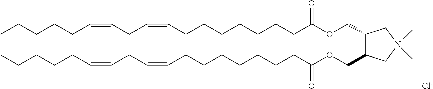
[Cl-].C(CCCCCCCC=CCC=CCCCCC)(OCC1C(COC(CCCCCCCC=CCC=CCCCCC)=O)C[N+](C)(C)C1)=O
